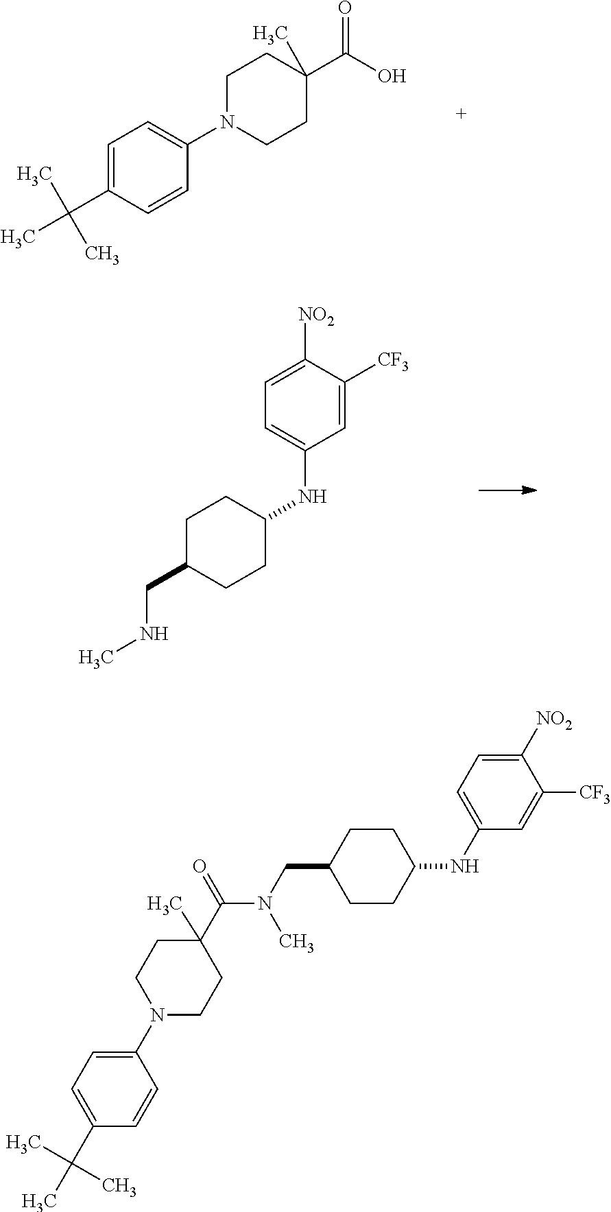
C1=C(C(C)(C)C)C=CC(N2CCC(C(O)=O)(C)CC2)=C1.C1=C([CF3])C([NO2])=CC=C1NC1CCC(CNC)CC1.C1(N2CCC(C(N(C)CC3CCC(NC4=CC=C([NO2])C([CF3])=C4)CC3)=O)(C)CC2)=CC=C(C(C)(C)C)C=C1
